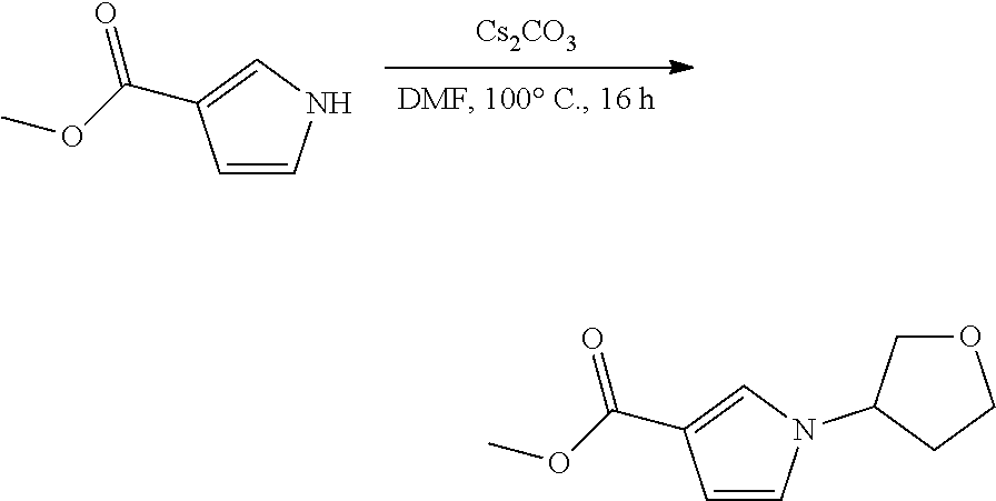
[Cs2CO3].C1=CNC=C1C(OC)=O.C1=CN(C2CCOC2)C=C1C(OC)=O
